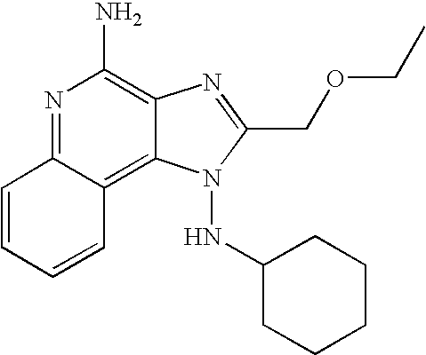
N1=C2C(=C3C(=C1N)N=C(COCC)N3NC1CCCCC1)C=CC=C2
